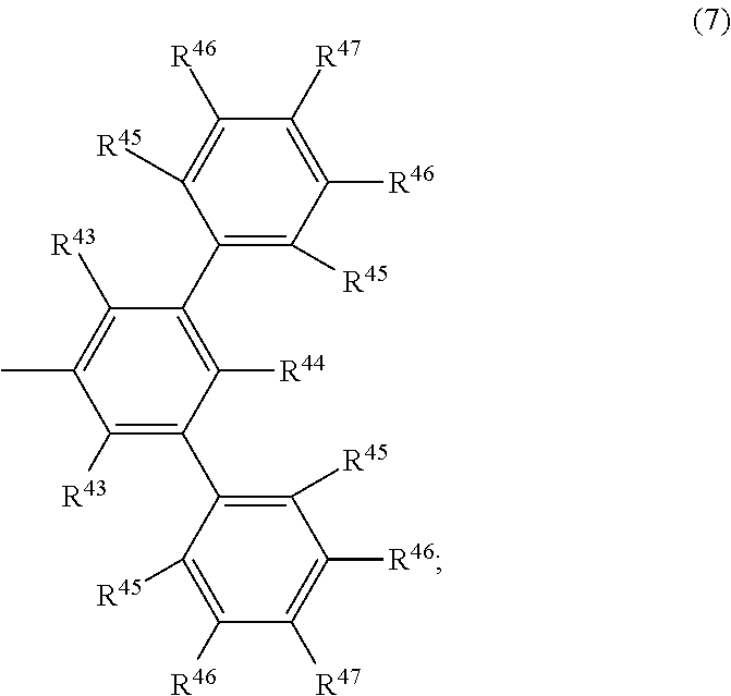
C1(C2=C([R44])C(C3=C([R45])C([R46])=C([R47])C([R46])=C3[R45])=C([R43])C(C)=C2[R43])=C([R45])C([R46])=C([R47])C([R46])=C1[R45]
